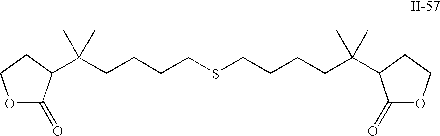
O1C(=O)C(C(CCCCSCCCCC(C2C(=O)OCC2)(C)C)(C)C)CC1
